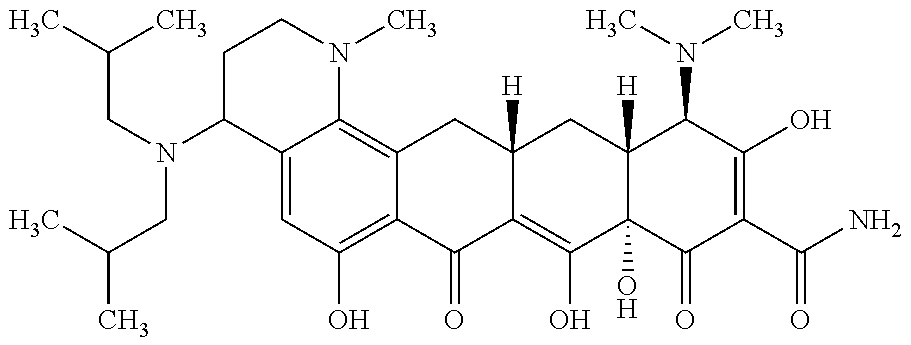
C(N(C1C2=CC(O)=C3C(=C2N(C)CC1)CC1([H])C(=C(O)C2(O)C([H])(C1)C(N(C)C)C(O)=C(C(N)=O)C2=O)C3=O)CC(C)C)C(C)C
